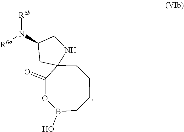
N([R6b])([R6a])C1CC2(CCCCB(O)OC2=O)NC1
